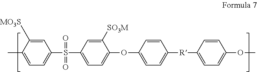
CC1=CC=C(S(C2=CC=C(OC3=CC=C([R]C4=CC=C(OC)C=C4)C=C3)C([SO3M])=C2)(=O)=O)C=C1[MO3S]
